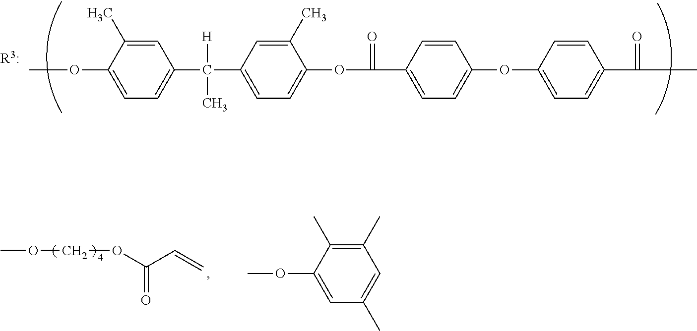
C1=C(C)C(OC)=CC=C1C([H])(C)C1=CC=C(OC(=O)C2=CC=C(OC3=CC=C(C(=O)C)C=C3)C=C2)C(C)=C1.COCOC(C=C)=O.COC1=CC(C)=CC(C)=C1C
